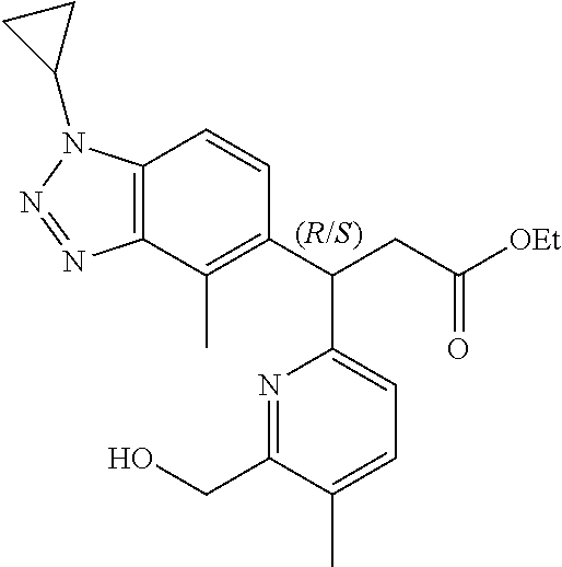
C12=C(C(C)=C(C(CC([OEt])=O)C3=CC=C(C)C(CO)=N3)C=C1)N=NN2C1CC1
